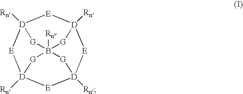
[E]1[D]2([Rn])[E][D]3([Rn])[E][D]4([Rn])[E][D]1([Rn])[G]B([Rn])([G]2)([G]4)[G]3
